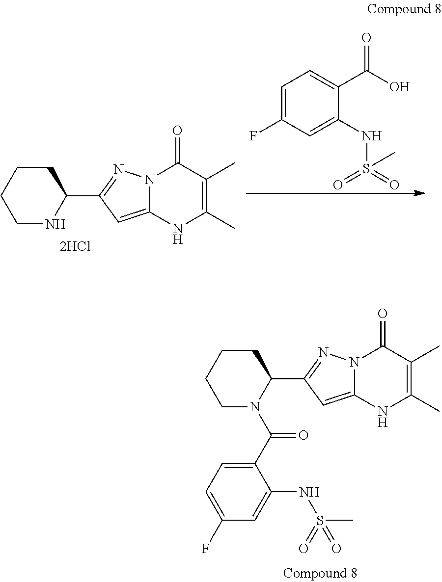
C1NC(C2=NN3C(=C2)NC(C)=C(C)C3=O)CCC1.C1=C(F)C=C(NS(C)(=O)=O)C(C(O)=O)=C1.C1N(C(C2=CC=C(F)C=C2NS(=O)(C)=O)=O)C(C2=NN3C(=C2)NC(C)=C(C)C3=O)CCC1
